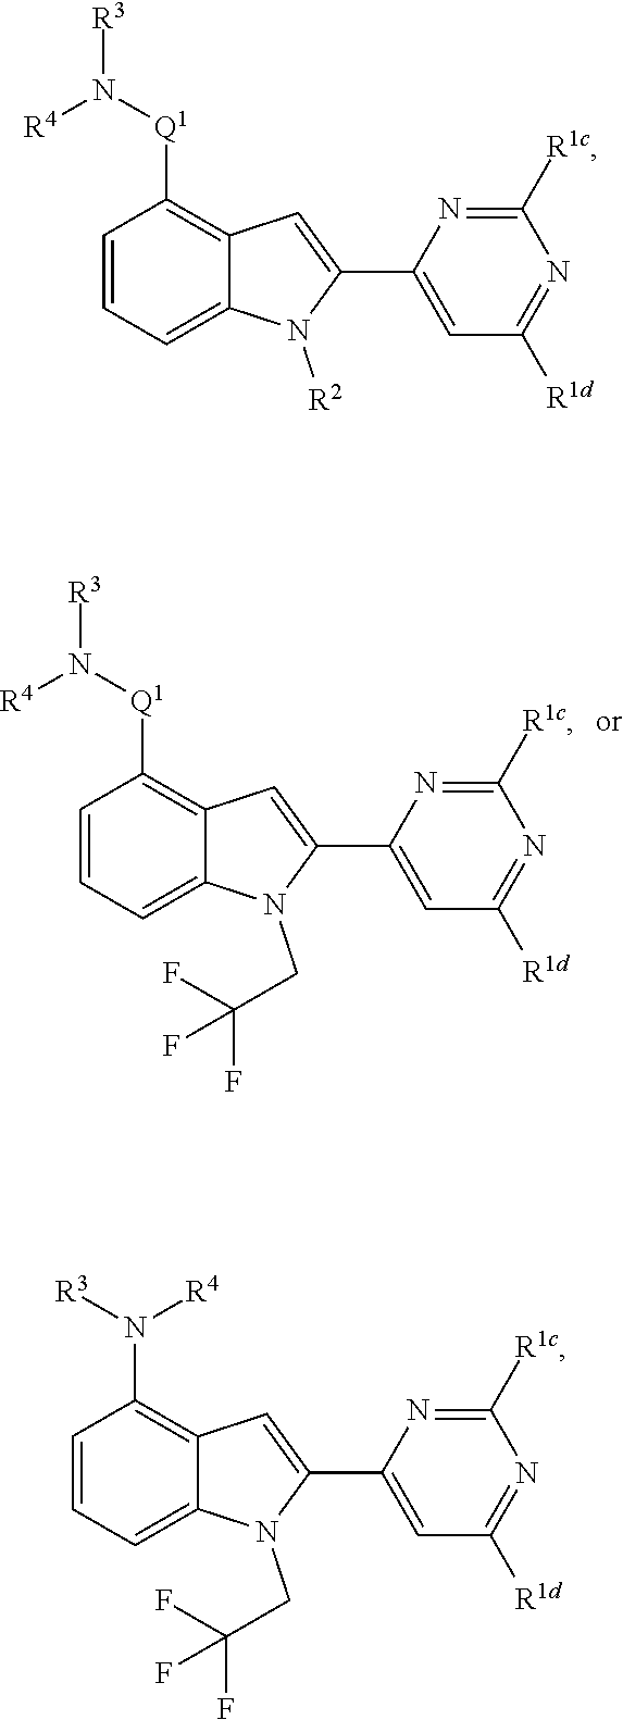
C1=C2C(=C([Q1]N([R3])[R4])C=C1)C=C(C1=CC([R1d])=NC([R1c])=N1)N2CC(F)(F)F.C1=C2C(=C([Q1]N([R3])[R4])C=C1)C=C(C1=CC([R1d])=NC([R1c])=N1)N2[R2].C1=C2C(=C(N([R3])[R4])C=C1)C=C(C1=CC([R1d])=NC([R1c])=N1)N2CC(F)(F)F
